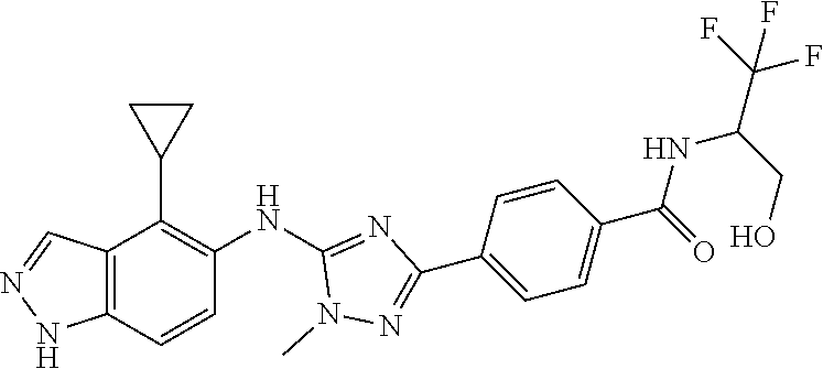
C12=C(C=CC(NC3=NC(C4=CC=C(C(NC(CO)C(F)(F)F)=O)C=C4)=NN3C)=C1C1CC1)NN=C2
